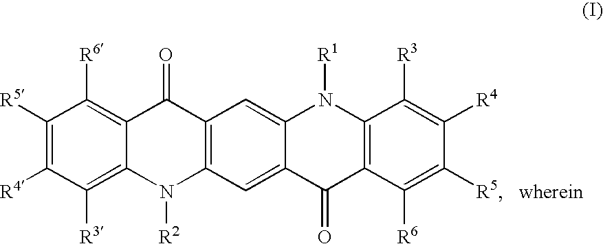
C1([R5])=C([R4])C([R3])=C2C(=C1[R6])C(=O)C1=C(N2[R2])C=C2C(=C1)N([R1])C1=C(C2=O)C([R6])=C([R5])C([R4])=C1[R3]
